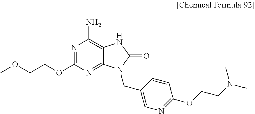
C12=NC(OCCOC)=NC(N)=C1NC(=O)N2CC1=CN=C(OCCN(C)C)C=C1
